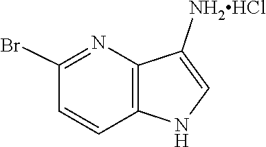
C12=C(NC=C1[NH2HCl])C=CC(Br)=N2
